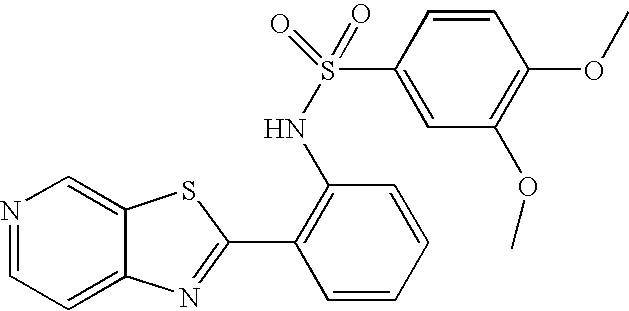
C12=CC=NC=C1SC(C1=C(NS(C3=CC(OC)=C(OC)C=C3)(=O)=O)C=CC=C1)=N2
